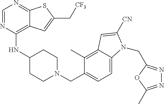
C1=NC(NC2CCN(CC3=CC=C4C(=C3C)C=C([CN])N4CC3=NN=C(C)O3)CC2)=C2C(=N1)SC(C[CF3])=C2
